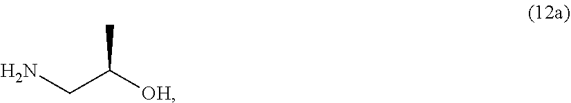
NCC([OH])C
